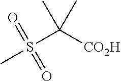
CS(C([CO2H])(C)C)(=O)=O
